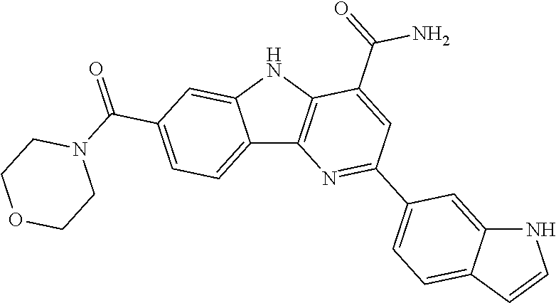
C12=CC=C(C(=O)N3CCOCC3)C=C1NC1=C2N=C(C2=CC=C3C(=C2)NC=C3)C=C1C(=O)N
